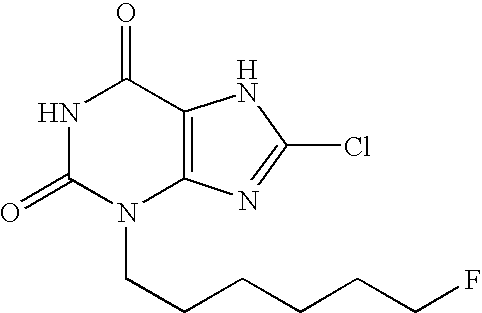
N1C(=O)N(CCCCCCF)C2=C(C1=O)NC(Cl)=N2
